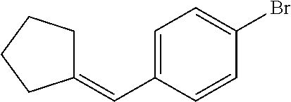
C1=C(C=C2CCCC2)C=CC(Br)=C1
